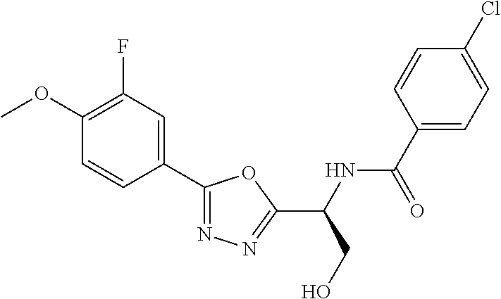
C1(F)=C(OC)C=CC(C2=NN=C(C(NC(C3=CC=C(Cl)C=C3)=O)CO)O2)=C1
